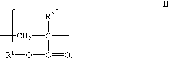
[R1]OC(C(CC)([R2])C)=O
